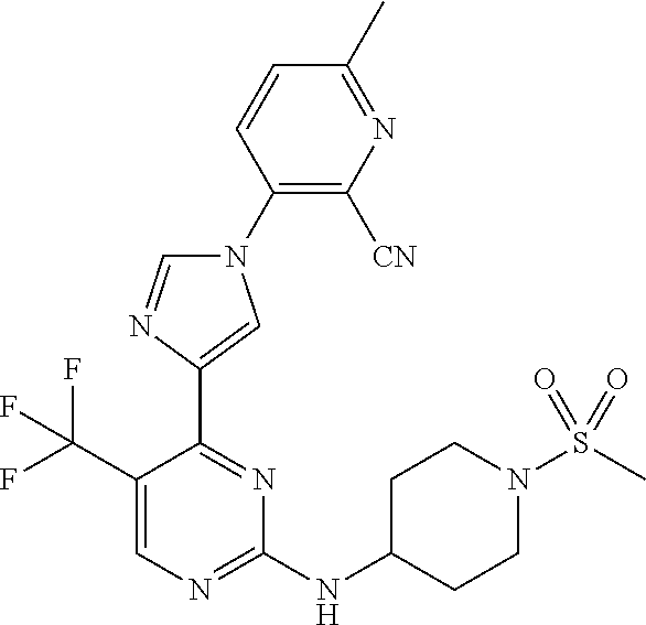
C1=CC(C)=NC([CN])=C1N1C=NC(C2=NC(NC3CCN(S(=O)(=O)C)CC3)=NC=C2C(F)(F)F)=C1
